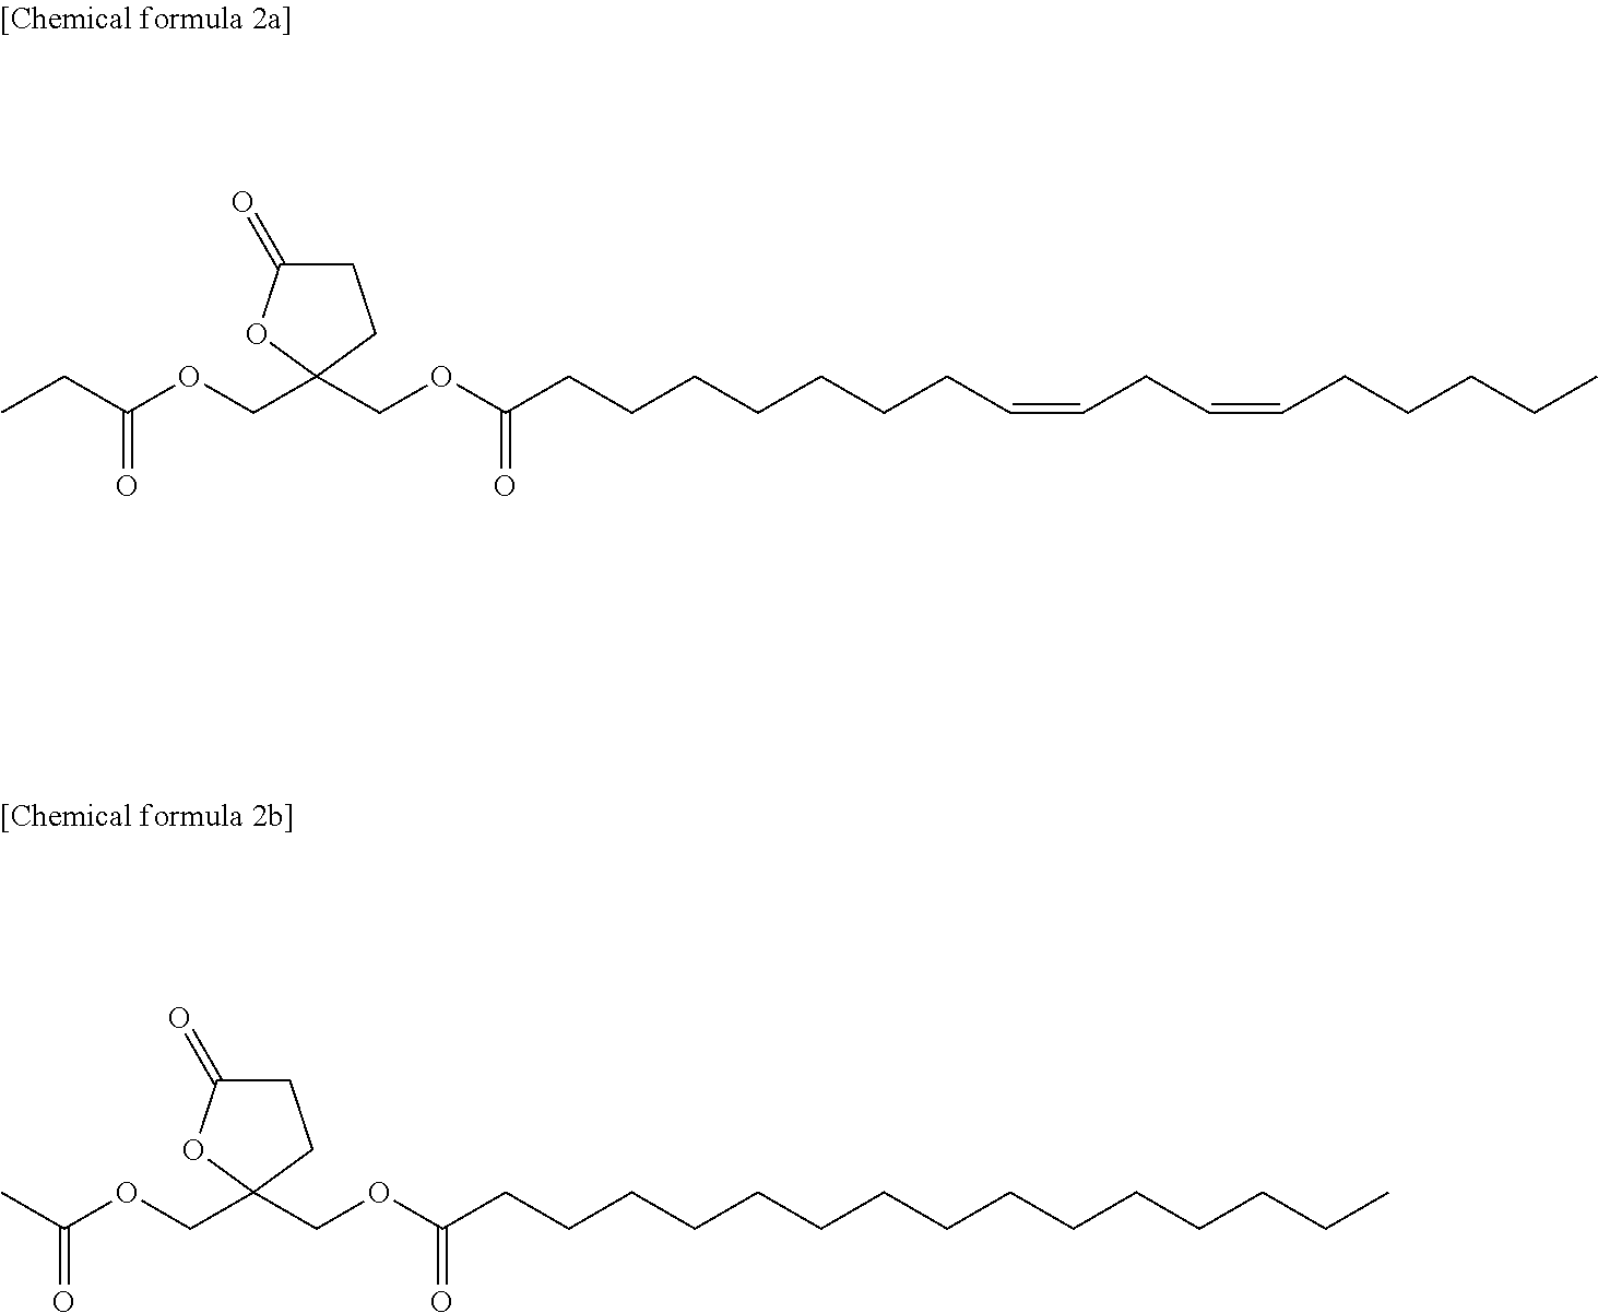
C1C(=O)OC(COC(CC)=O)(COC(CCCCCCCC=CCC=CCCCCC)=O)C1.C1C(=O)OC(COC(C)=O)(COC(CCCCCCCCCCCCCCC)=O)C1
